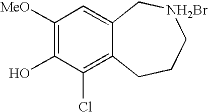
C1([MeO])=C(O)C(Cl)=C2C(=C1)C[NH2Br]CCC2
